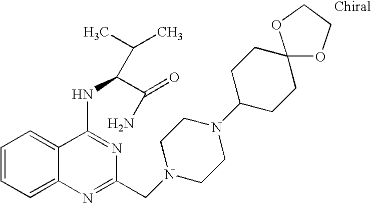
C1=CC=C2C(=C1)C(NC(C(=O)N)C(C)C)=NC(CN1CCN(C3CCC4(CC3)OCCO4)CC1)=N2
